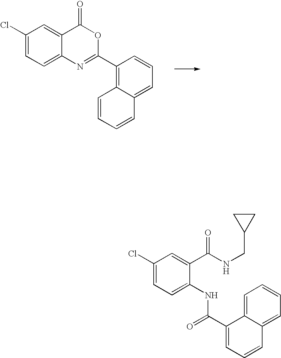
C1(Cl)=CC=C2C(=C1)C(=O)OC(C1=C3C(=CC=C1)C=CC=C3)=N2.C1(Cl)=CC=C(NC(C2=CC=CC3=CC=CC=C32)=O)C(C(NCC2CC2)=O)=C1
